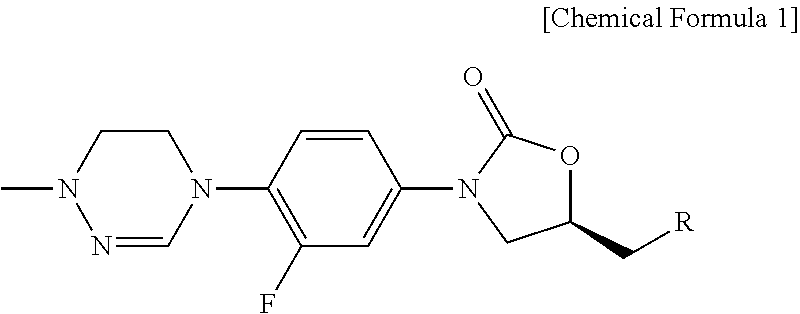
CN1N=CN(C2=C(F)C=C(N3C(=O)OC(C[R])C3)C=C2)CC1
